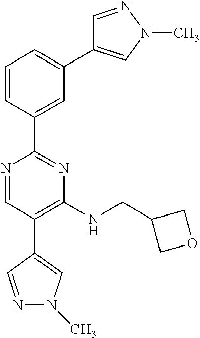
C1=CC(C2=NC(NCC3COC3)=C(C3=CN(C)N=C3)C=N2)=CC(C2=CN(C)N=C2)=C1
